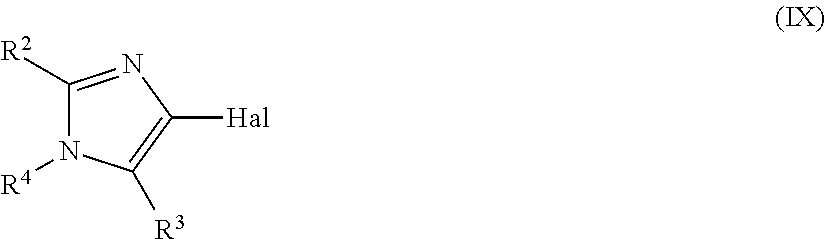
C1([R2])=NC([Hal])=C([R3])N1[R4]
